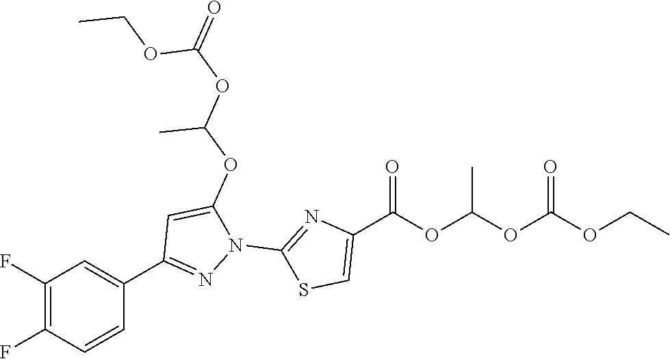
C1(F)=C(F)C=CC(C2=NN(C3=NC(C(OC(OC(OCC)=O)C)=O)=CS3)C(OC(OC(=O)OCC)C)=C2)=C1
